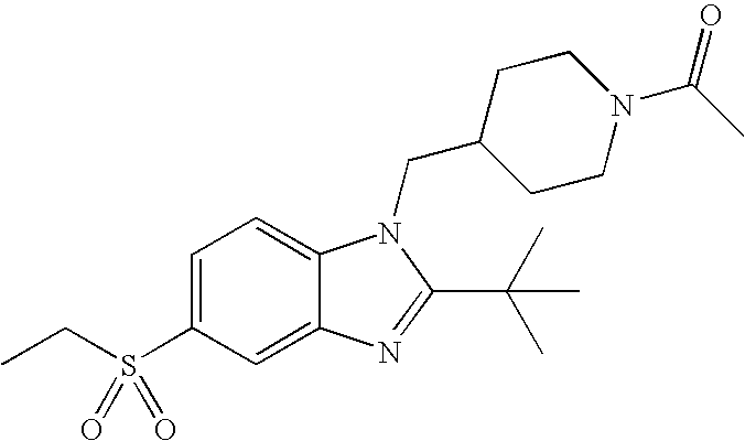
C1=C(S(CC)(=O)=O)C=C2C(=C1)N(CC1CCN(C(=O)C)CC1)C(C(C)(C)C)=N2
